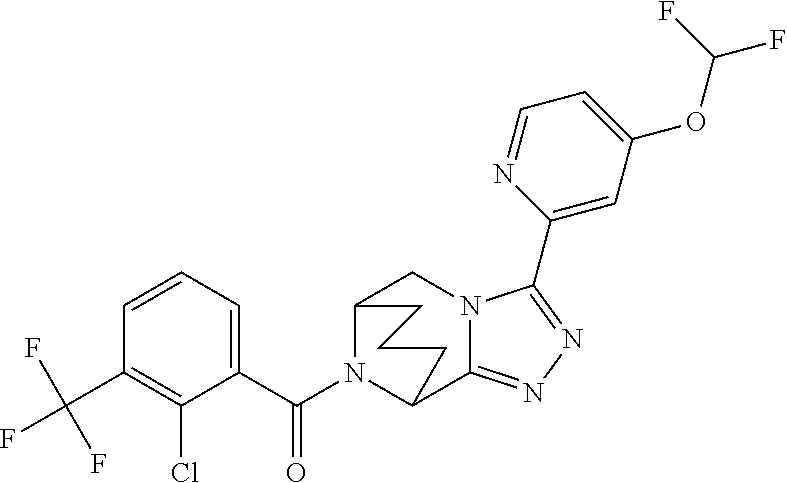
C12N(C(C3=CC=CC(C(F)(F)F)=C3Cl)=O)C(C3=NN=C(C4=CC(OC(F)F)=CC=N4)N3C1)CCC2
